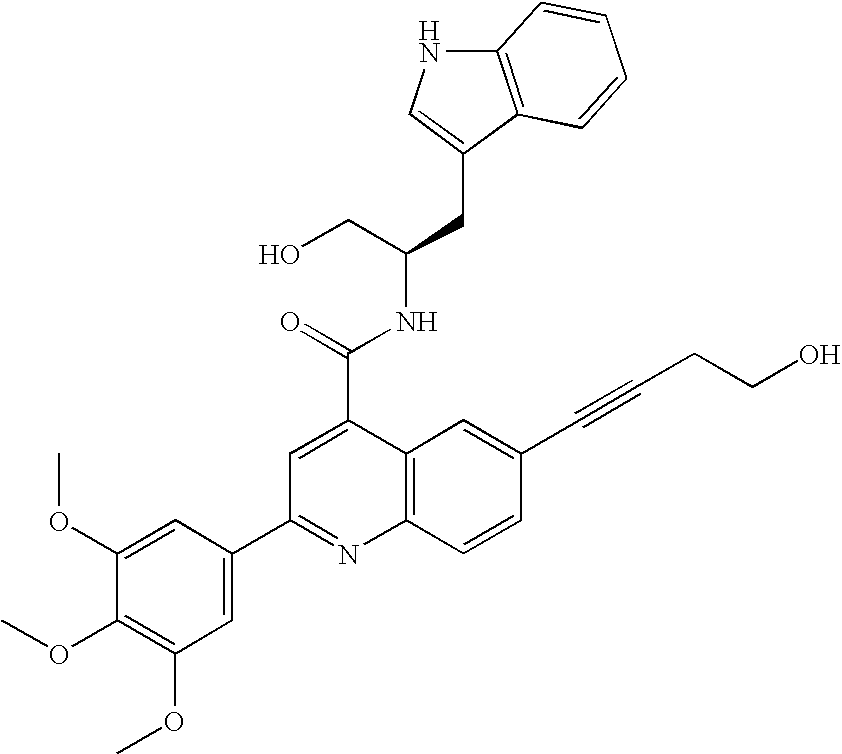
C12=C(C(CC(NC(C3=CC(C4=CC(OC)=C(OC)C(OC)=C4)=NC4=C3C=C(C#CCCO)C=C4)=O)CO)=CN1)C=CC=C2
